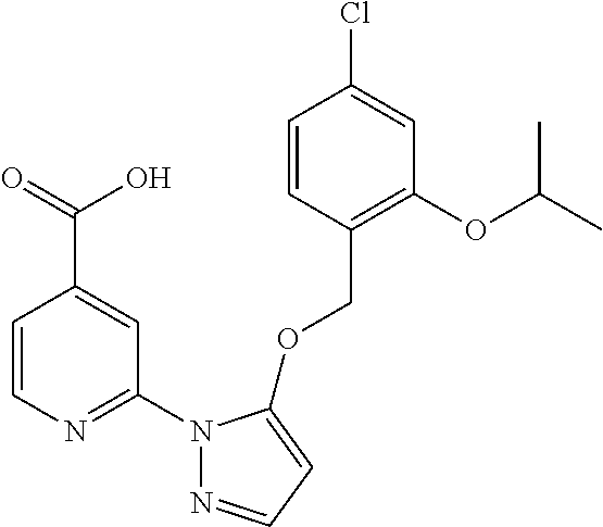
C1=CC(COC2=CC=NN2C2=NC=CC(C(=O)O)=C2)=C(OC(C)C)C=C1Cl
